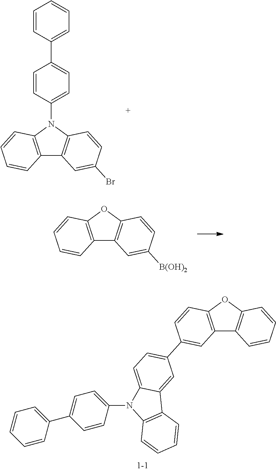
C12=C(N(C3=CC=C(C4=CC=CC=C4)C=C3)C3=C1C=C(Br)C=C3)C=CC=C2.C12=C(OC3=C1C=C([B(OH)2])C=C3)C=CC=C2.C12=C(OC3=C1C=CC=C3)C=CC(C1=CC=C3C(=C1)C1=C(N3C3=CC=C(C4=CC=CC=C4)C=C3)C=CC=C1)=C2
